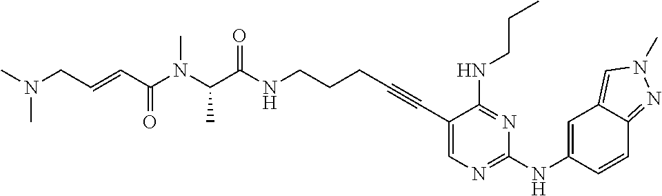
C(N(C(C(NCCCC#CC1=CN=C(NC2=CC3=CN(C)N=C3C=C2)N=C1NCCC)=O)C)C)(C=CCN(C)C)=O
